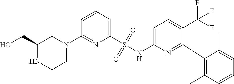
S(NC1=CC=C(C(F)(F)F)C(C2=C(C)C=CC=C2C)=N1)(C1=CC=CC(N2CC(CO)NCC2)=N1)(=O)=O
